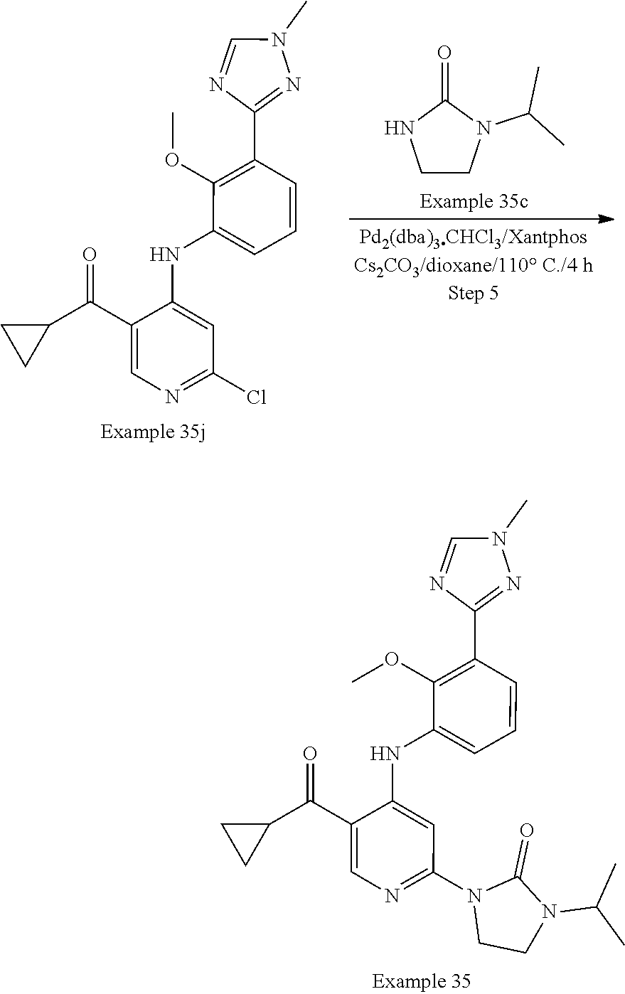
C1(C(C2=CN=C(Cl)C=C2NC2=CC=CC(C3=NN(C)C=N3)=C2OC)=O)CC1.C1(=O)NCCN1C(C)C.C1(C(C2=CN=C(N3CCN(C(C)C)C3=O)C=C2NC2=CC=CC(C3=NN(C)C=N3)=C2OC)=O)CC1
